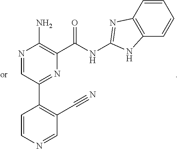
N1=CC(C2=C(C#N)C=NC=C2)=NC(C(NC2=NC3=C(C=CC=C3)N2)=O)=C1N
